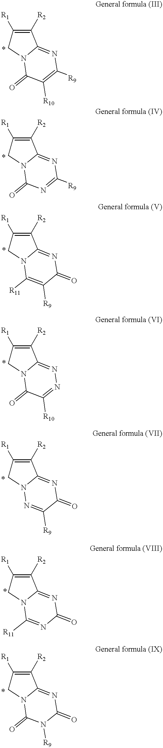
C1([R1])=C([R2])C2=NC([R9])=C([R10])C(=O)N2C1.C1([R1])=C([R2])C2=NC([R9])=NC(=O)N2C1.C1([R1])=C([R2])C2=NC(=O)C([R9])=C([R11])N2C1.C1([R1])=C([R2])C2=NN=C([R10])C(=O)N2C1.C1([R1])=C([R2])C2=NC(=O)C([R9])=NN2C1.C1([R1])=C([R2])C2=NC(=O)N=C([R11])N2C1.C1([R1])=C([R2])C2=NC(=O)N([R9])C(=O)N2C1
